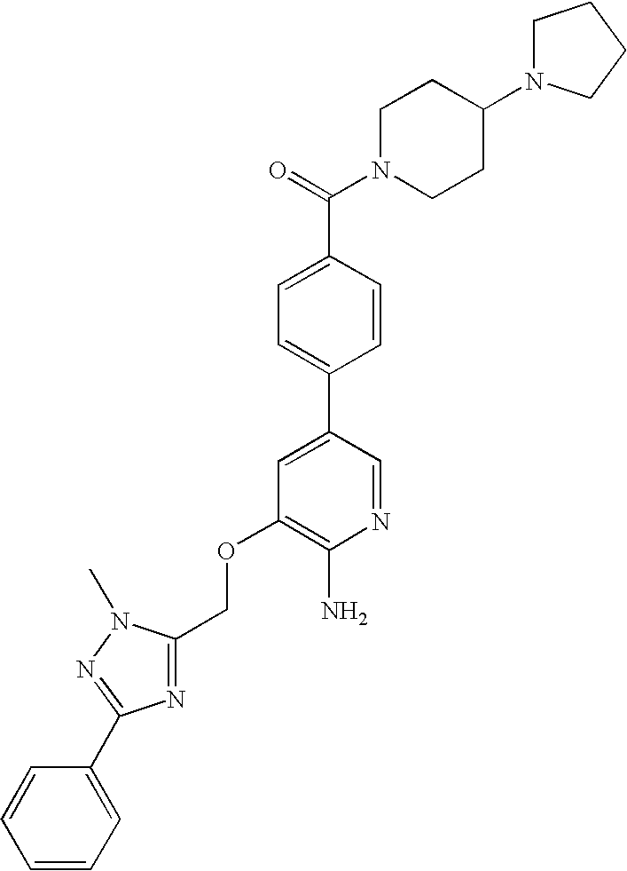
C(OC1=C(N)N=CC(C2=CC=C(C(=O)N3CCC(N4CCCC4)CC3)C=C2)=C1)C1=NC(C2=CC=CC=C2)=NN1C
